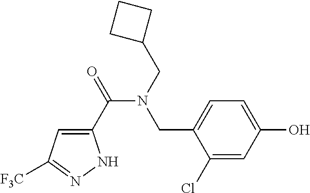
C1(C(=O)N(CC2CCC2)CC2=CC=C(O)C=C2Cl)=CC([F3C])=NN1
